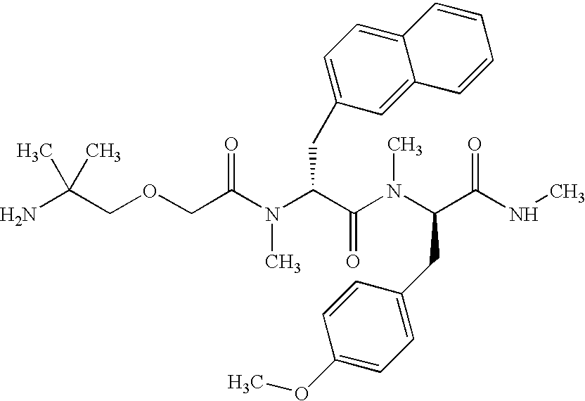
C(COCC(N(C(C(N(C(C(NC)=O)CC1=CC=C(OC)C=C1)C)=O)CC1=CC=C2C(=C1)C=CC=C2)C)=O)(N)(C)C
